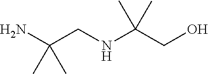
C(C(N)(C)C)NC(CO)(C)C
